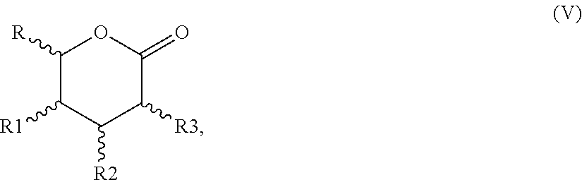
C1([R])C([R1])C([R2])C([R3])C(=O)O1
